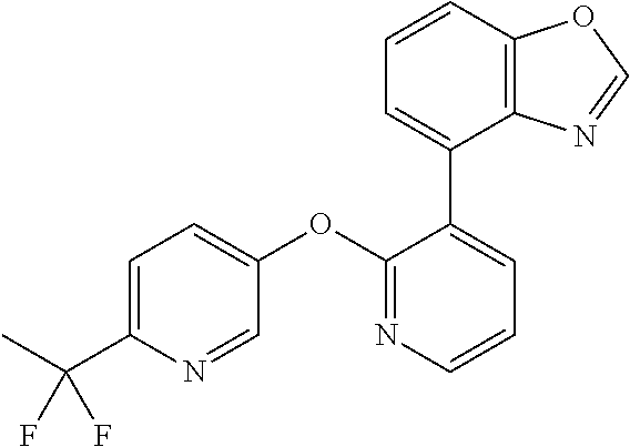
C1=C(C(F)(F)C)N=CC(OC2=NC=CC=C2C2=CC=CC3=C2N=CO3)=C1
